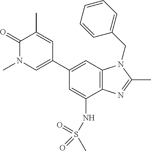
C1=C(NS(C)(=O)=O)C2=C(C=C1C1=CN(C)C(=O)C(C)=C1)N(CC1=CC=CC=C1)C(C)=N2
